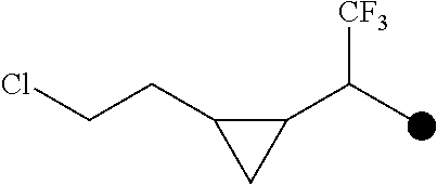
C1(C(C)[CF3])C(CCCl)C1
